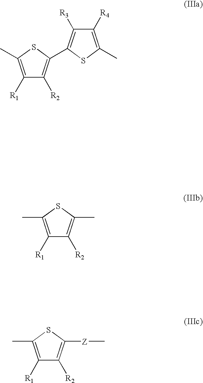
C1([R1])=C(C)SC(C2=C([R3])C([R4])=C(C)S2)=C1[R2].C1([R1])=C(C)SC(C)=C1[R2].C1([R1])=C(C)SC([Z]C)=C1[R2]
